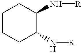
C1CCC(N[R])C(N[R])C1
